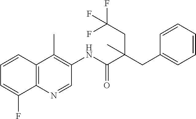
C12=C(C=CC=C1F)C(C)=C(NC(C(CC(F)(F)F)(C)CC1=CC=CC=C1)=O)C=N2
